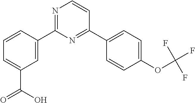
C1=CC(C2=NC=CC(C3=CC=C(OC(F)(F)F)C=C3)=N2)=CC(C(=O)O)=C1
